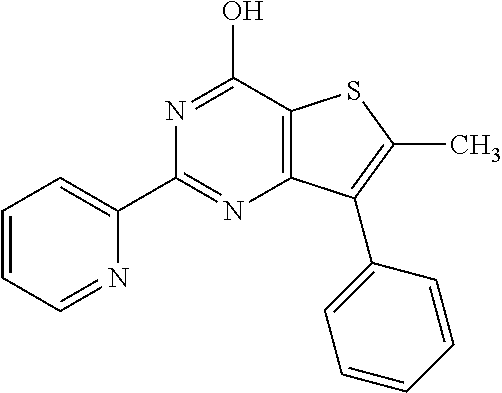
N1=C(O)C2=C(N=C1C1=CC=CC=N1)C(C1=CC=CC=C1)=C(C)S2
